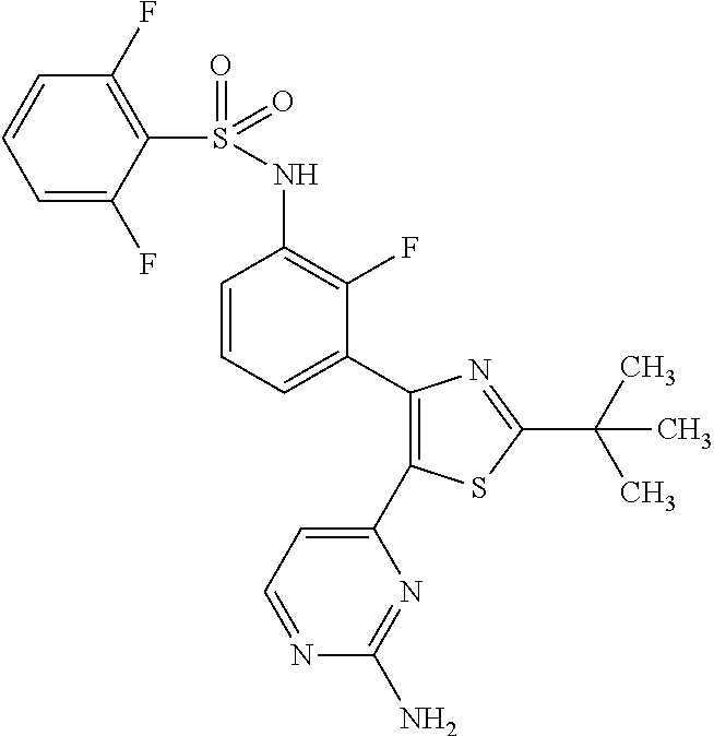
S(NC1=C(F)C(C2=C(C3=CC=NC(N)=N3)SC(C(C)(C)C)=N2)=CC=C1)(=O)(=O)C1=C(F)C=CC=C1F
